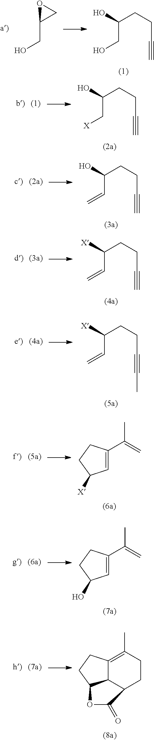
C(O)C(O)CCC#C.C(O)C1OC1.C([X])C(O)CCC#C.C(=C)C(O)CCC#C.C(=C)C([X])CCC#C.C(=C)C([X])CCC#CC.C(=C)(C)C1=CC([X])CC1.C(=C)(C)C1=CC(O)CC1.C12C3=C(C)CCC1C(=O)OC2CC3
